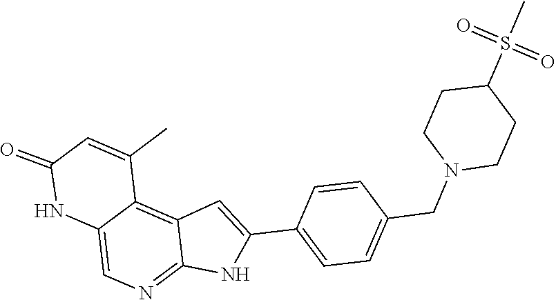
O=S(C1CCN(CC2=CC=C(C3=CC4=C5C(=CN=C4N3)NC(=O)C=C5C)C=C2)CC1)(=O)C
